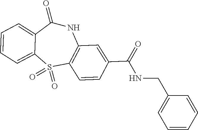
O=S1(=O)C2=CC=CC=C2C(=O)NC2=C1C=CC(C(NCC1=CC=CC=C1)=O)=C2
